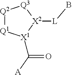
[Q2]1[Q1][X1](C([A])=O)[X2]([L]B)[Q3]1
